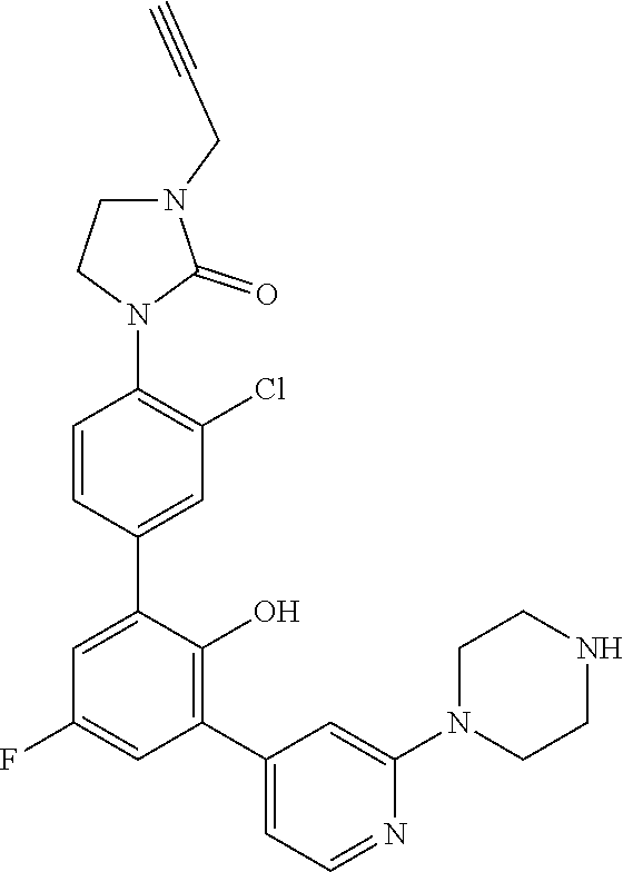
C1(F)=CC(C2=CC=NC(N3CCNCC3)=C2)=C(O)C(C2=CC(Cl)=C(N3C(=O)N(CC#C)CC3)C=C2)=C1
